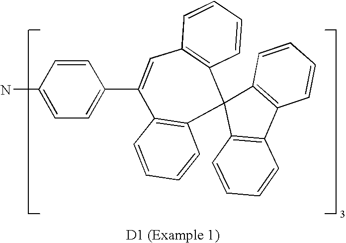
NC1=CC=C(C2=CC3=C(C4(C5=C2C=CC=C5)C2=C(C5=C4C=CC=C5)C=CC=C2)C=CC=C3)C=C1
